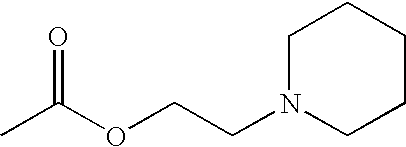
C1N(CCOC(C)=O)CCCC1
